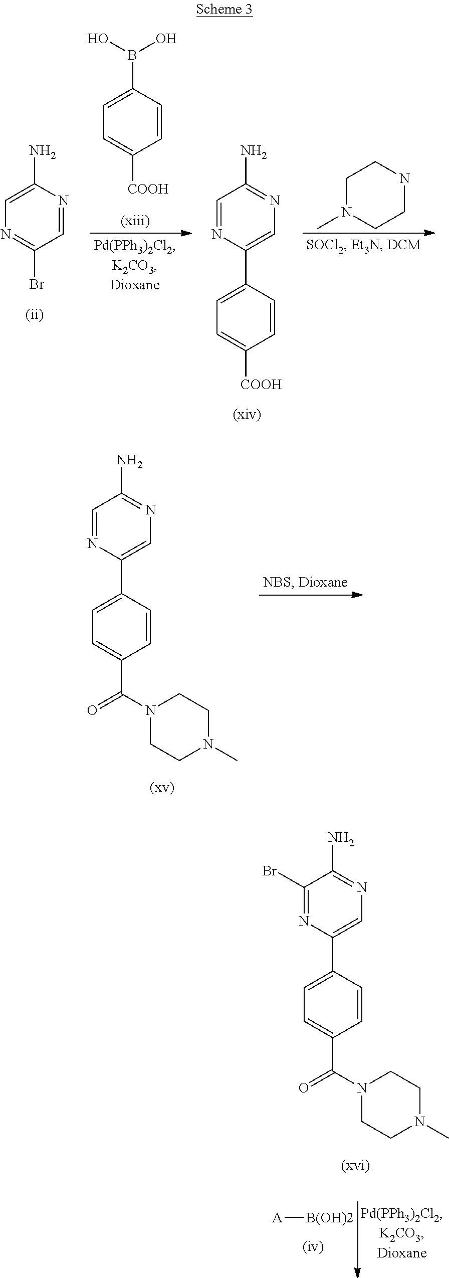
C1=C(N)N=CC(Br)=N1.C1=C(B(O)O)C=CC([COOH])=C1.C1=NC(C2=CC=C([COOH])C=C2)=CN=C1N.C1N(C)CCNC1.C1=NC(C2=CC=C(C(N3CCN(C)CC3)=O)C=C2)=CN=C1N.C1(Br)=NC(C2=CC=C(C(N3CCN(C)CC3)=O)C=C2)=CN=C1N.[A][B(OH)2]
